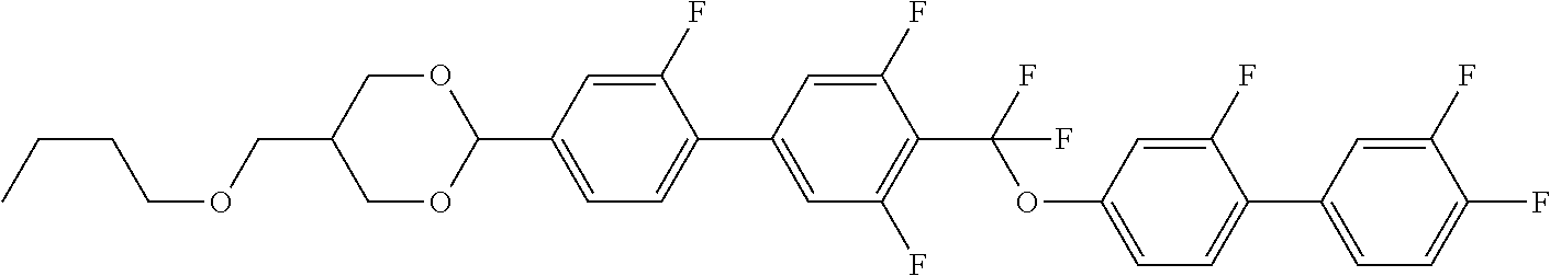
O(CC1COC(C2=CC=C(C3=CC(F)=C(C(F)(OC4=CC=C(C5=CC=C(F)C(F)=C5)C(F)=C4)F)C(F)=C3)C(F)=C2)OC1)CCCC
